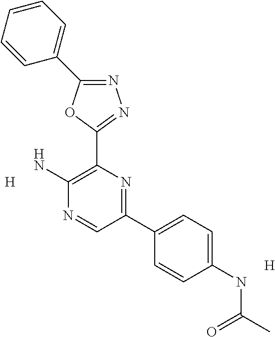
[H].N1=C(C2=CC=CC=C2)OC(C2=C(N)N=CC(C3=CC=C(NC(=O)C)C=C3)=N2)=N1.[H]
